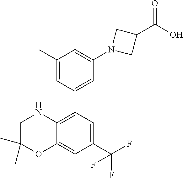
C1(C)=CC(C2=C3C(=CC(C(F)(F)F)=C2)OC(C)(C)CN3)=CC(N2CC(C(O)=O)C2)=C1
